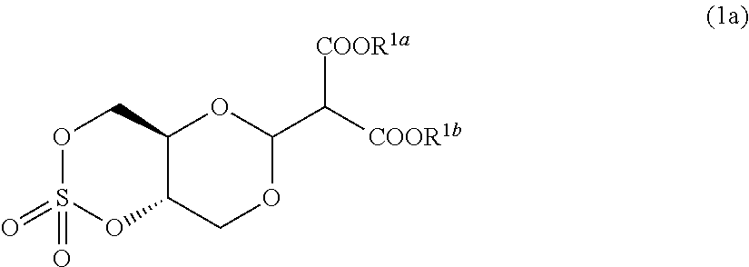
C12C(COC(C([COOR1b])[COOR1a])O1)OS(=O)(=O)OC2
